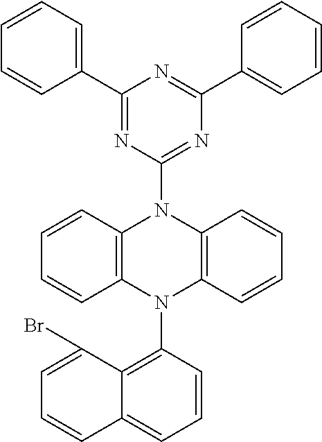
C1=CC2=C(C=C1)N(C1=C3C(=CC=C1)C=CC=C3Br)C1=C(N2C2=NC(C3=CC=CC=C3)=NC(C3=CC=CC=C3)=N2)C=CC=C1
